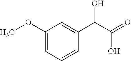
C1(OC)=CC=CC(C(O)C(O)=O)=C1
